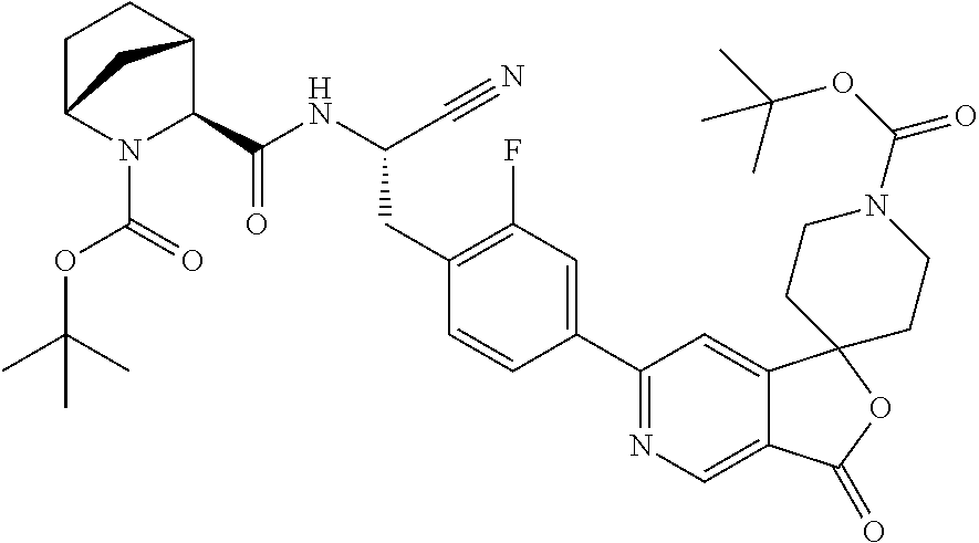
N(C(CC1=C(F)C=C(C2=NC=C3C(=C2)C2(OC3=O)CCN(C(=O)OC(C)(C)C)CC2)C=C1)C#N)C(=O)C1N(C(=O)OC(C)(C)C)C2CCC1C2
